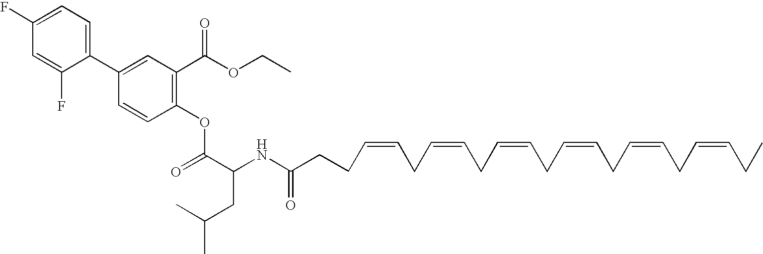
C1=C(C2=CC(C(OCC)=O)=C(OC(=O)C(CC(C)C)NC(CCC=CCC=CCC=CCC=CCC=CCC=CCC)=O)C=C2)C(F)=CC(F)=C1
